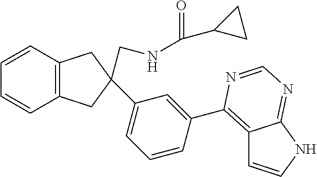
C12=C(CC(C3=CC=CC(C4=C5C=CNC5=NC=N4)=C3)(CNC(=O)C3CC3)C1)C=CC=C2
